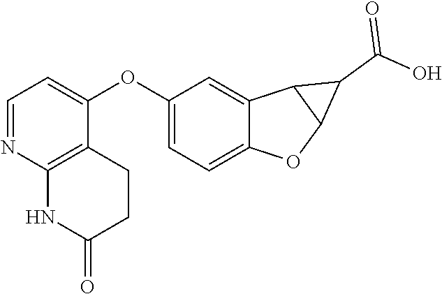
C1(OC2=CC=NC3=C2CCC(=O)N3)=CC=C2C(=C1)C1C(O2)C1C(=O)O
